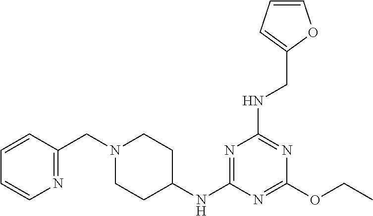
C1(OCC)=NC(NC2CCN(CC3=NC=CC=C3)CC2)=NC(NCC2=CC=CO2)=N1
